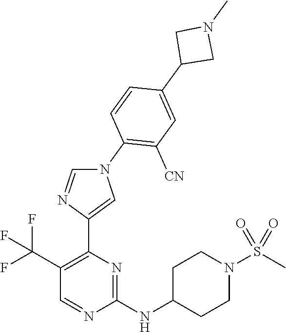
C1(N2C=NC(C3=C(C(F)(F)F)C=NC(NC4CCN(S(=O)(=O)C)CC4)=N3)=C2)=C([CN])C=C(C2CN(C)C2)C=C1
